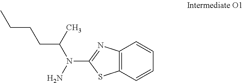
C12=C(C=CC=C1)SC(N(N)C(C)CCCC)=N2
